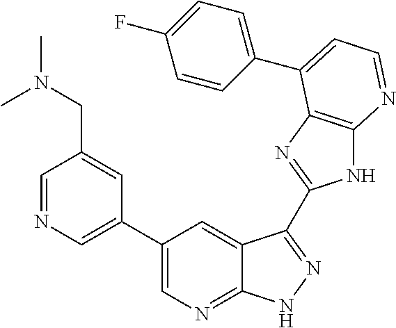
C1=NC=C(C2=CN=C3C(=C2)C(C2=NC4=C(N2)N=CC=C4C2=CC=C(F)C=C2)=NN3)C=C1CN(C)C
